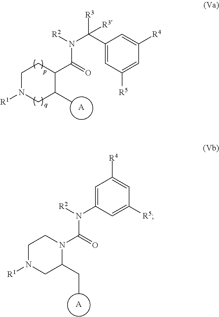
C1N([R1])CC(C)C(C(N(C([R3])(C2=CC([R5])=CC([R4])=C2)[R3])[R2])=O)C1.[A].C1N([R1])CC(CC)N(C(N(C2=CC([R4])=CC([R5])=C2)[R2])=O)C1.[A]
